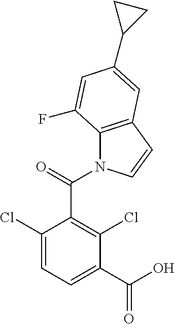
C1(Cl)=CC=C(C(O)=O)C(Cl)=C1C(N1C2=C(C=C1)C=C(C1CC1)C=C2F)=O
